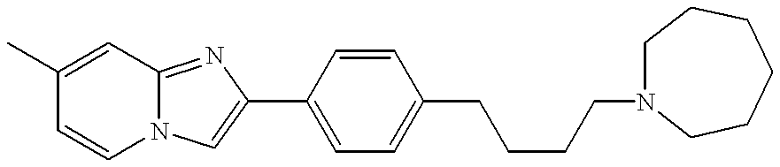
N12C(=NC(C3=CC=C(CCCCN4CCCCCC4)C=C3)=C1)C=C(C)C=C2
